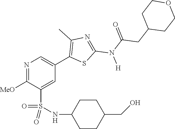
N1=C([OMe])C(S(NC2CCC(CO)CC2)(=O)=O)=CC(C2=C(C)N=C(N([H])C(=O)CC3CCOCC3)S2)=C1
